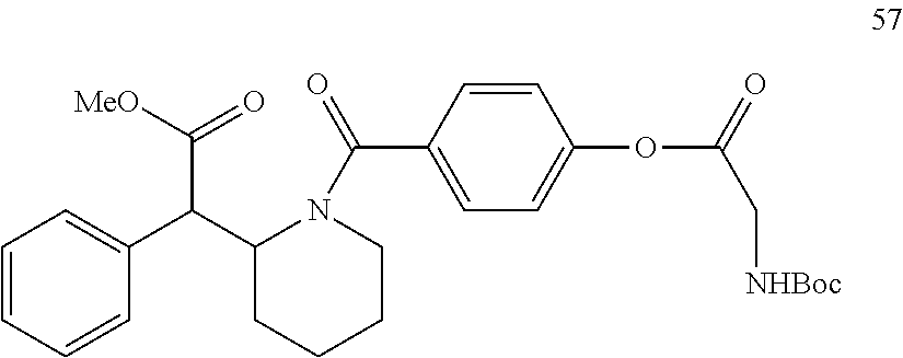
C1=CC=CC(C(C2CCCCN2C(C2=CC=C(OC(C[NHBoc])=O)C=C2)=O)C(=O)[MeO])=C1
